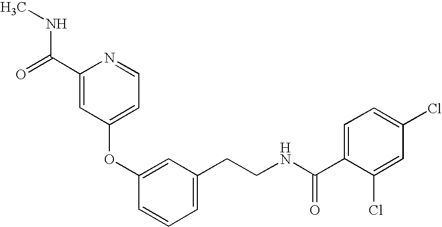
C1(OC2=CC(CCNC(=O)C3=CC=C(Cl)C=C3Cl)=CC=C2)=CC=NC(C(NC)=O)=C1
